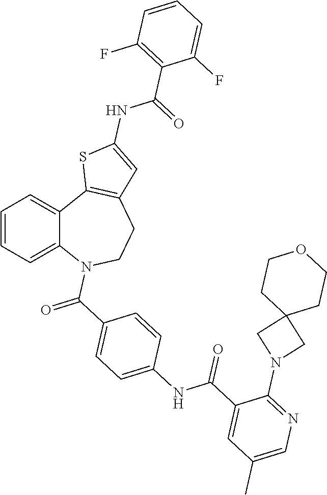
C1=CC=C2C(=C1)C1=C(CCN2C(C2=CC=C(NC(C3=CC(C)=CN=C3N3CC4(C3)CCOCC4)=O)C=C2)=O)C=C(NC(C2=C(F)C=CC=C2F)=O)S1
